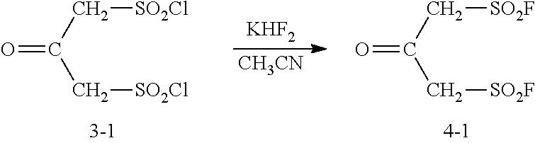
[KHF2].O=C(C[SO2F])C[SO2F].O=C(C[SO2Cl])C[SO2Cl].[CH3CN]
